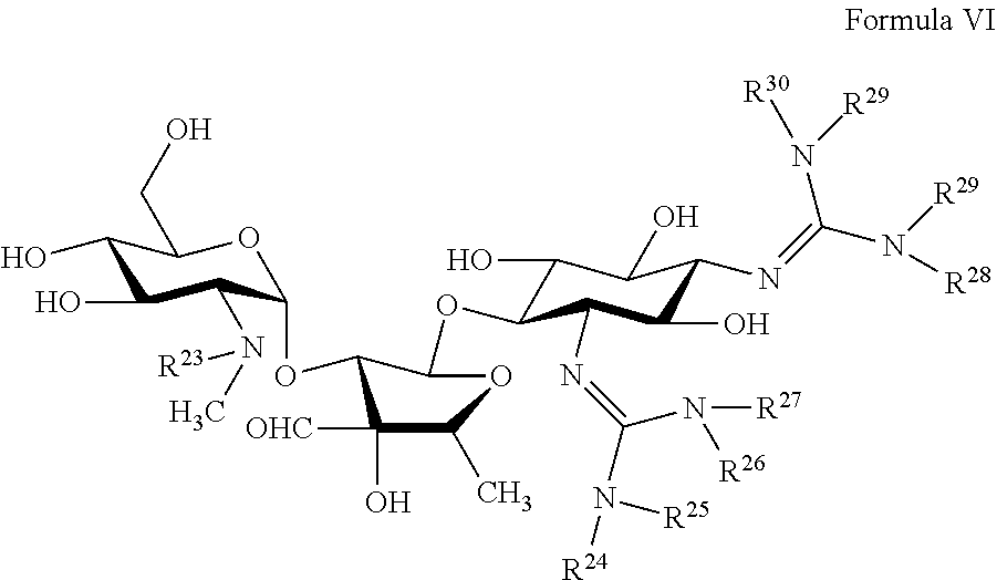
C1(O)C(O)C(N([R23])C)C(OC2C(O)([OHC])C(C)OC2OC2C(O)C(O)C(N=C(N([R28])[R29])N([R29])[R30])C(O)C2N=C(N([R27])[R26])N([R25])[R24])OC1CO
